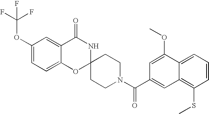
C1(OC(F)(F)F)=CC=C2C(=C1)C(=O)NC1(O2)CCN(C(=O)C2=CC3=C(SC)C=CC=C3C(OC)=C2)CC1
